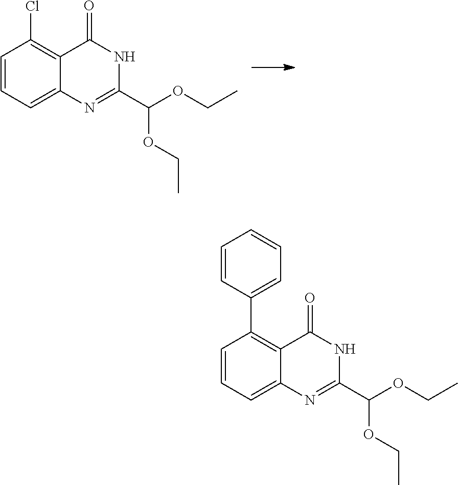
C1=CC=C2C(=C1Cl)C(=O)NC(C(OCC)OCC)=N2.C1=CC=C2C(=C1C1=CC=CC=C1)C(=O)NC(C(OCC)OCC)=N2
